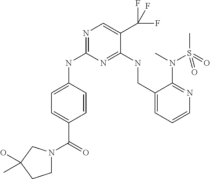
C1=CC(NC2=NC=C(C(F)(F)F)C(NCC3=CC=CN=C3N(C)S(=O)(C)=O)=N2)=CC=C1C(=O)N1CCC(O)(C)C1
